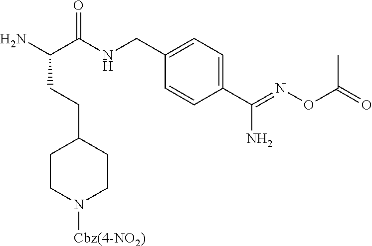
NC(C(NCC1=CC=C(C(=NOC(=O)C)N)C=C1)=O)CCC1CCN([Cbz(4-NO2)])CC1
